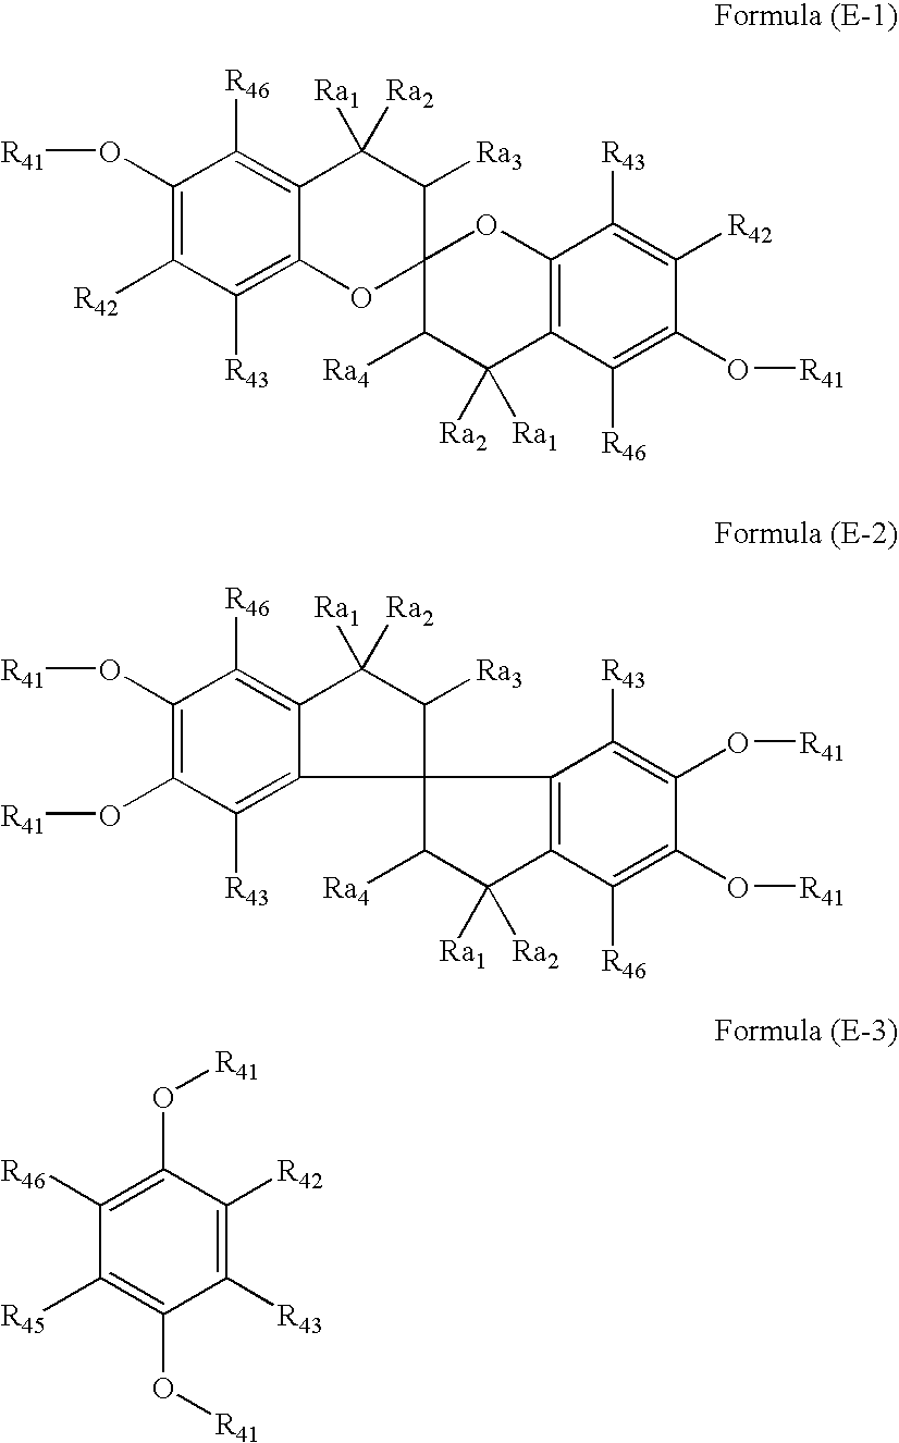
C1(O[R41])=C([R42])C([R43])=C2C(=C1[R46])C([Ra2])([Ra1])C([Ra3])C1(O2)OC2=C(C([Ra2])([Ra1])C1[Ra4])C([R46])=C(O[R41])C([R42])=C2[R43].C1(O[R41])=C(O[R41])C([R43])=C2C(=C1[R46])C([Ra2])([Ra1])C([Ra3])C21C([Ra4])C([Ra1])([Ra2])C2=C1C([R43])=C(O[R41])C(O[R41])=C2[R46].C1([R43])=C([R42])C(O[R41])=C([R46])C([R45])=C1O[R41]
